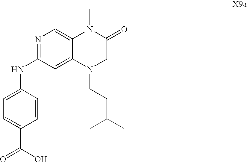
C1=CC(NC2=NC=C3C(=C2)N(CCC(C)C)CC(=O)N3C)=CC=C1C(O)=O
